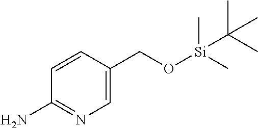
C1=C(CO[Si](C)(C)C(C)(C)C)C=CC(N)=N1
